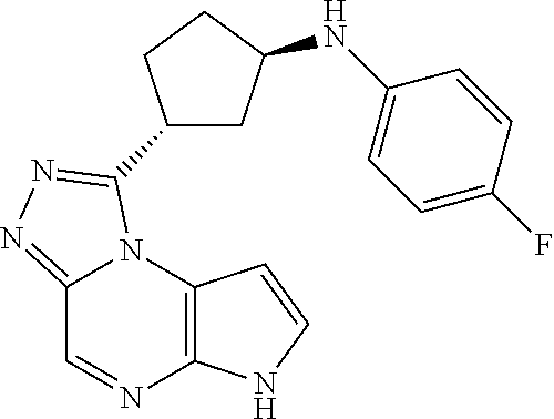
C12=C(N3C(=NN=C3C3CC(NC4=CC=C(F)C=C4)CC3)C=N1)C=CN2
